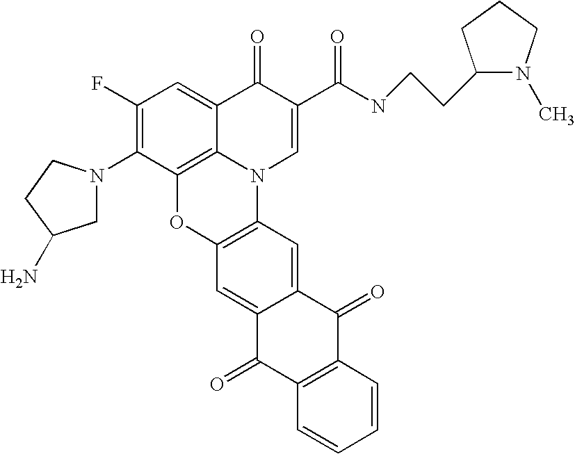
C1(F)=C(N2CC(N)CC2)C2=C3C(=C1)C(=O)C(C(NCCC1N(C)CCC1)=O)=CN3C1=C(O2)C=C2C(=C1)C(=O)C1=C(C2=O)C=CC=C1
